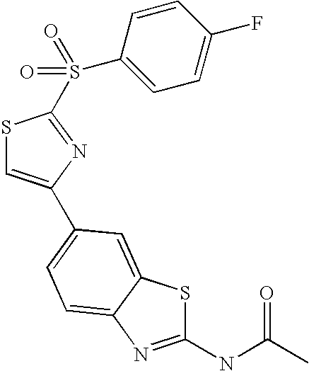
C1(NC(C)=O)=NC2=CC=C(C3=CSC(S(C4=CC=C(F)C=C4)(=O)=O)=N3)C=C2S1
